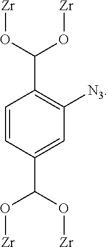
C1=CC(C(O[Zr])O[Zr])=CC([N3])=C1C(O[Zr])O[Zr]
